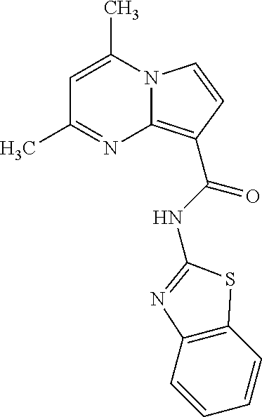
C1=C(C)N2C(=C(C(NC3=NC4=C(C=CC=C4)S3)=O)C=C2)N=C1C
